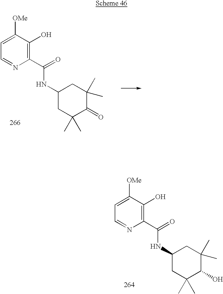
C1(C(=O)NC2CC(C)(C)C(O)C(C)(C)C2)=C(O)C([OMe])=CC=N1.C1(C(=O)NC2CC(C)(C)C(=O)C(C)(C)C2)=C(O)C([OMe])=CC=N1
